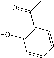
C(C1=C(O)C=CC=C1)(C)=O
